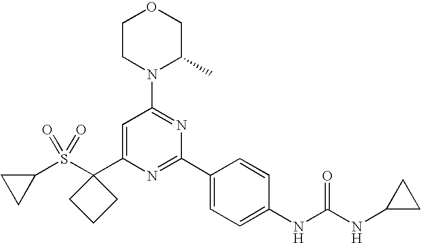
C1(S(C2(C3=CC(N4C(C)COCC4)=NC(C4=CC=C(NC(=O)NC5CC5)C=C4)=N3)CCC2)(=O)=O)CC1
